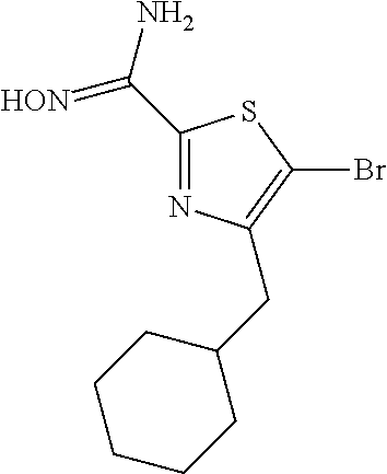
C(C1=NC(CC2CCCCC2)=C(Br)S1)(N)=[HON]
